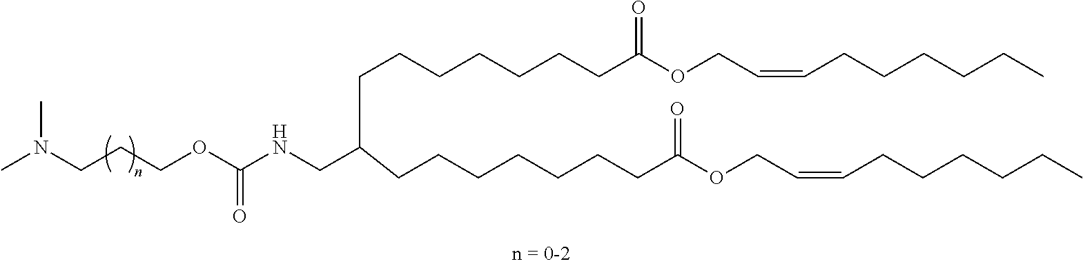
C(CCOC(NCC(CCCCCCCC(OCC=CCCCCCC)=O)CCCCCCCC(OCC=CCCCCCC)=O)=O)N(C)C
